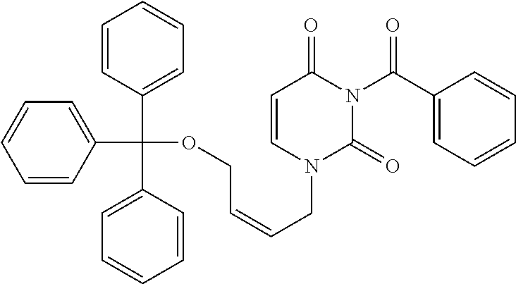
C(C1=CC=CC=C1)(C1=CC=CC=C1)(C1=CC=CC=C1)OCC=CCN1C(=O)N(C(C2=CC=CC=C2)=O)C(=O)C=C1
